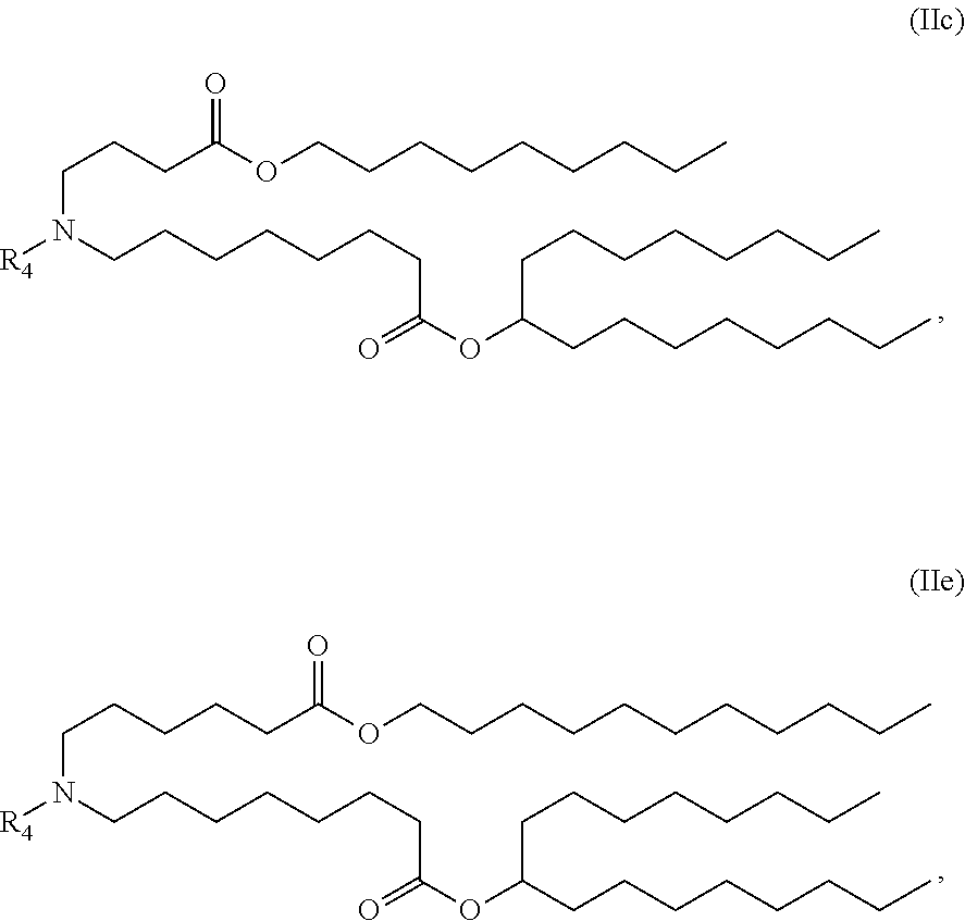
C(CCCC)CCCCOC(CCCN(CCCCCCCC(=O)OC(CCCCCCCC)CCCCCCCC)[R4])=O.C(CCCC)CCCCCCOC(CCCCCN([R4])CCCCCCCC(=O)OC(CCCCCCCC)CCCCCCCC)=O
